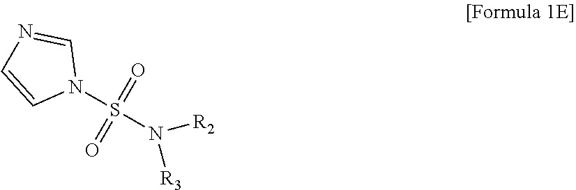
N(S(N1C=NC=C1)(=O)=O)([R2])[R3]
